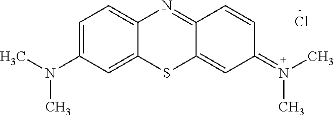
C1=C(N(C)C)C=C2C(=C1)N=C1C(=CC(=N(C)C)C=C1)S2.Cl
